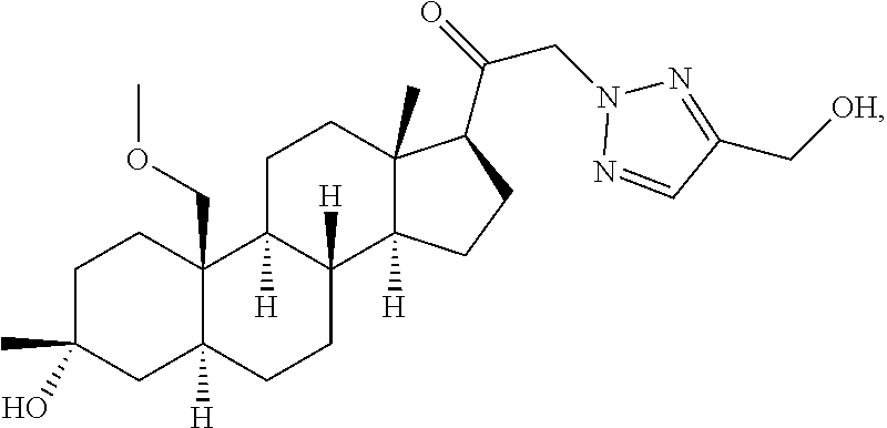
C1C(C)(O)CC2([H])C(COC)(C1)C1([H])C([H])(CC2)C2([H])C(C)(CC1)C(C(=O)CN1N=C(C[OH])C=N1)CC2
